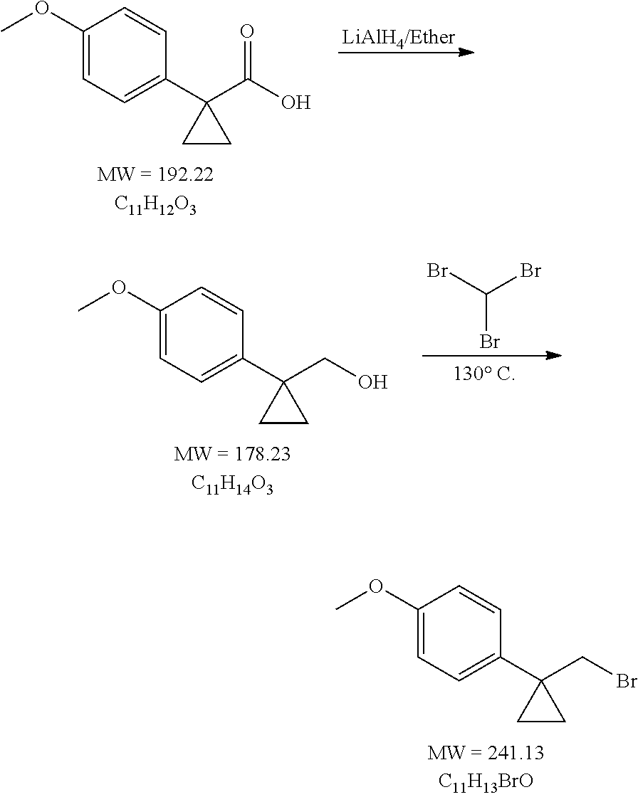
C1(OC)=CC=C(C2(C(O)=O)CC2)C=C1.BrC(Br)Br.C1(OC)=CC=C(C2(CO)CC2)C=C1.C1(OC)=CC=C(C2(CBr)CC2)C=C1
